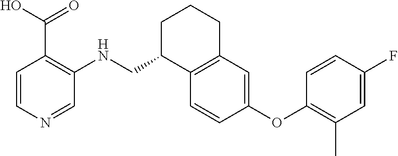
C1=CN=CC(NCC2C3=C(CCC2)C=C(OC2=C(C)C=C(F)C=C2)C=C3)=C1C(O)=O
